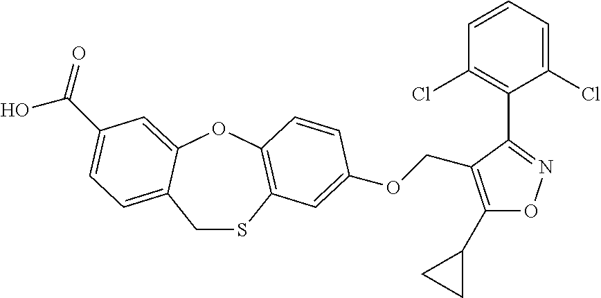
C1SC2=C(OC3=CC(C(O)=O)=CC=C13)C=CC(OCC1=C(C3CC3)ON=C1C1=C(Cl)C=CC=C1Cl)=C2
